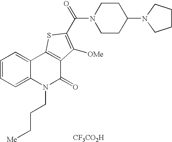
N1(C(=O)C2=C([OMe])C3=C(C4=CC=CC=C4N(CCC[Me])C3=O)S2)CCC(N2CCCC2)CC1.[CF3CO2H]
